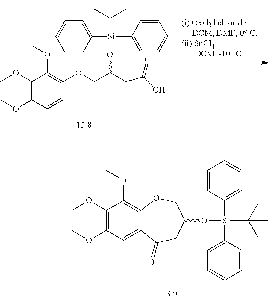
C1(OC)=C(OC)C=CC(OCC(CC(O)=O)O[Si](C2=CC=CC=C2)(C(C)(C)C)C2=CC=CC=C2)=C1OC.C1(OC)=C(OC)C=C2C(=C1OC)OCC(O[Si](C1=CC=CC=C1)(C1=CC=CC=C1)C(C)(C)C)CC2=O
